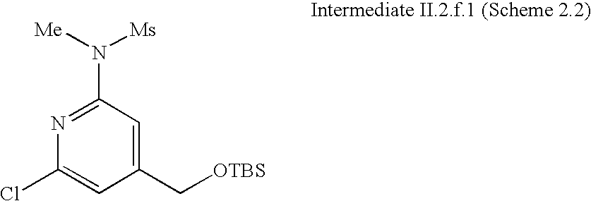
C1(C[OTBS])=CC(N([Me])[Ms])=NC(Cl)=C1
